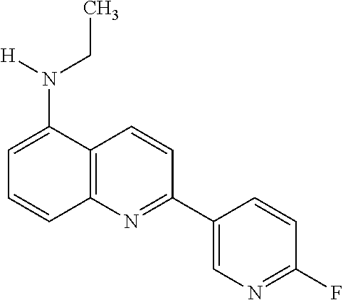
C1=C(N(CC)[H])C2=C(C=C1)N=C(C1=CN=C(F)C=C1)C=C2
